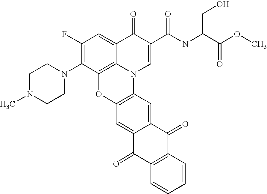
C1(F)=C(N2CCN(C)CC2)C2=C3C(=C1)C(=O)C(C(NC(C(OC)=O)CO)=O)=CN3C1=C(O2)C=C2C(=C1)C(=O)C1=C(C2=O)C=CC=C1
